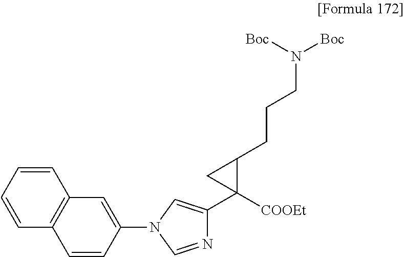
C12=C(C=C(N3C=C(C4([COOEt])C(CCCN([Boc])[Boc])C4)N=C3)C=C1)C=CC=C2
